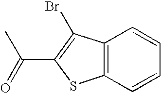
C12=C(C=CC=C1)SC(C(=O)C)=C2Br
